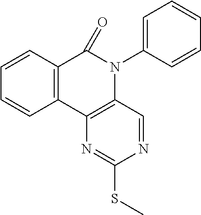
C12=C(C3=C(N(C4=CC=CC=C4)C1=O)C=NC(SC)=N3)C=CC=C2
